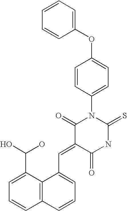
C1(OC2=CC=C(N3C(=O)C(=CC4=CC=CC5=C4C(C(O)O)=CC=C5)C(=O)NC3=S)C=C2)=CC=CC=C1
